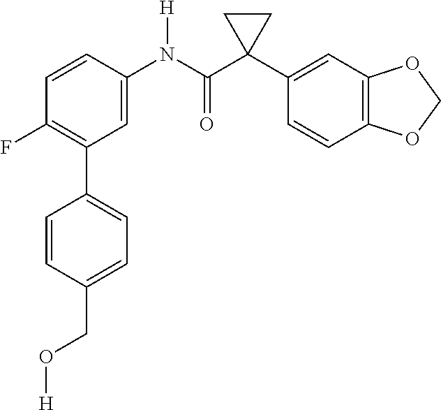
C1=C(N(C(C2(C3=CC4=C(C=C3)OCO4)CC2)=O)[H])C=CC(F)=C1C1=CC=C(CO[H])C=C1
